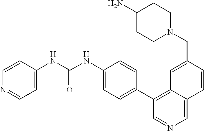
C1(C2=C3C(=CN=C2)C=CC(CN2CCC(N)CC2)=C3)=CC=C(NC(NC2=CC=NC=C2)=O)C=C1
